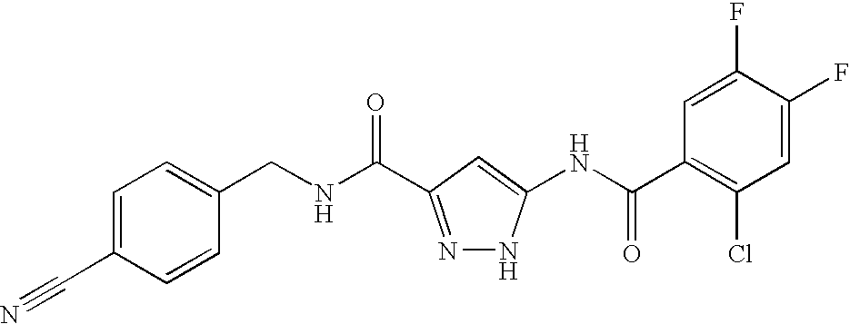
C(NC(=O)C1=NNC(NC(C2=C(Cl)C=C(F)C(F)=C2)=O)=C1)C1=CC=C(C#N)C=C1
